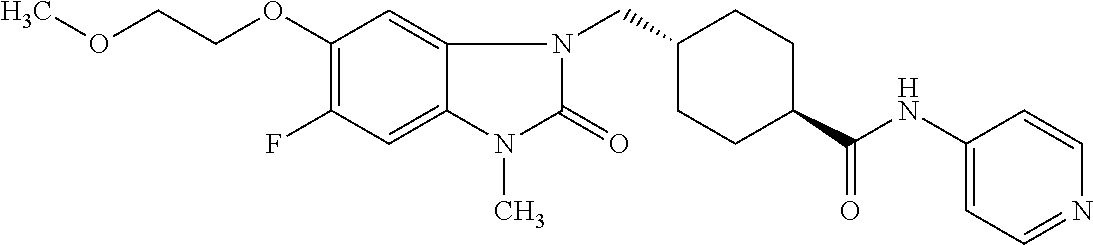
C1(OCCOC)=C(F)C=C2C(=C1)N(CC1CCC(C(NC3=CC=NC=C3)=O)CC1)C(=O)N2C
